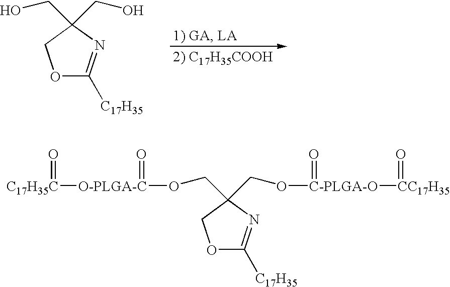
O1C([C17H35])=NC(CO)(CO)C1.O1C([C17H35])=NC(CO[O-PLGA-C](=O)[C17H35C]=O)(CO[C-PLGA-O]([CC17H35]=O)=O)C1
